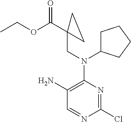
C1(Cl)=NC(N(CC2(C(OCC)=O)CC2)C2CCCC2)=C(N)C=N1
